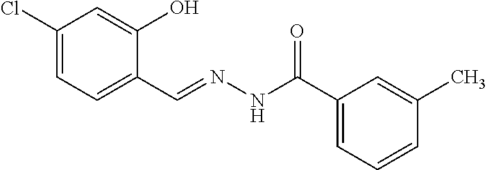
C1(Cl)=CC=C(C=NNC(C2=CC=CC(C)=C2)=O)C(O)=C1
